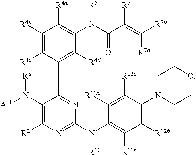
[R11b]C1=C(N([R10])C2=NC([R2])=C(N([Ar1])[R8])C(C3=C([R4d])C(N(C(C(=C([R7b])[R7a])[R6])=O)[R5])=C([R4a])C([R4b])=C3[R4c])=N2)C([R11a])=C([R12a])C(N2CCOCC2)=C1[R12b]
